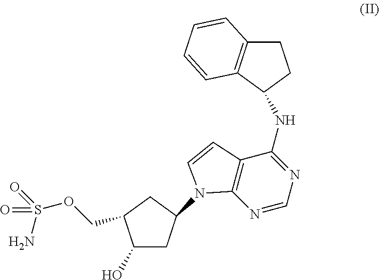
C1C2=C(C=CC=C2)C(NC2=NC=NC3=C2C=CN3C2CC(O)C(COS(=O)(N)=O)C2)C1
